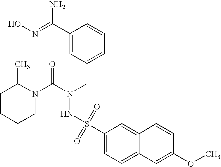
C1CCCN(C(N(CC2=CC=CC(C(=NO)N)=C2)NS(=O)(=O)C2=CC=C3C(=C2)C=CC(OC)=C3)=O)C1C
